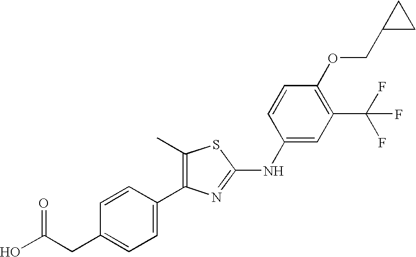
OC(CC1=CC=C(C2=C(C)SC(NC3=CC(C(F)(F)F)=C(OCC4CC4)C=C3)=N2)C=C1)=O
